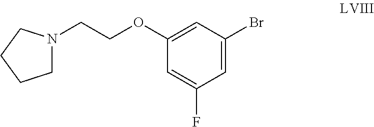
C1(OCCN2CCCC2)=CC(Br)=CC(F)=C1
